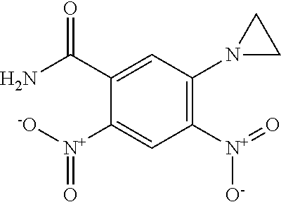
NC(C1=CC(N2CC2)=C([N+](=O)[O-])C=C1[N+]([-O])=O)=O
